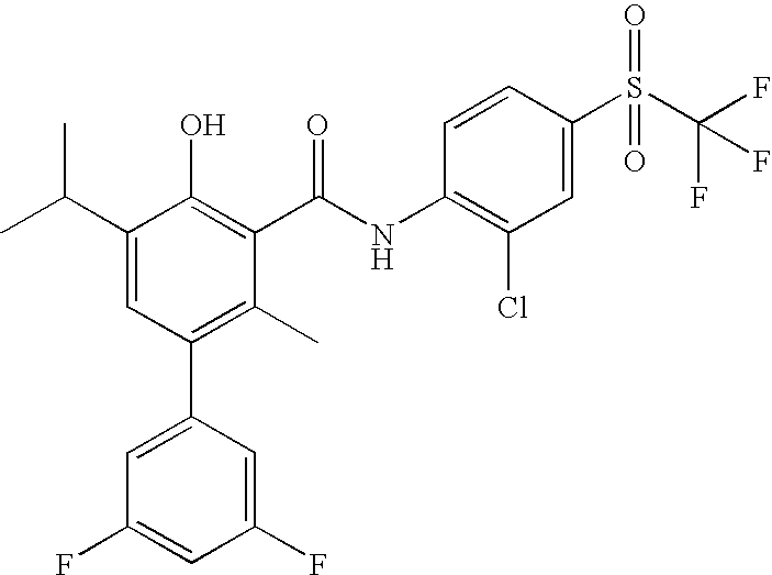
C1=CC(S(C(F)(F)F)(=O)=O)=CC(Cl)=C1NC(C1=C(O)C(C(C)C)=CC(C2=CC(F)=CC(F)=C2)=C1C)=O
